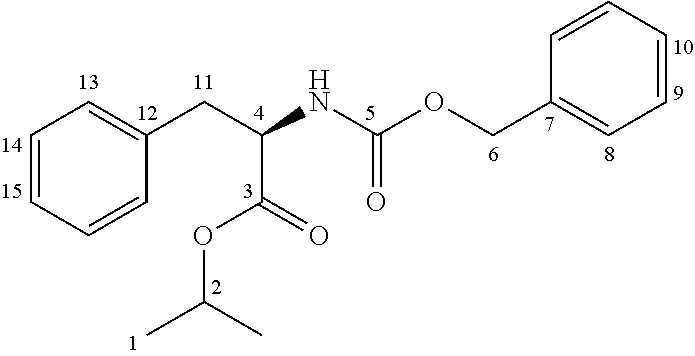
C1=CC=CC(CC(NC(OCC2=CC=CC=C2)=O)C(OC(C)C)=O)=C1
